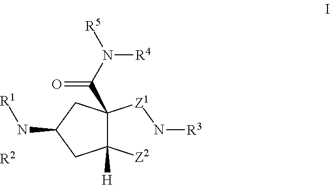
C1([Z1]N[R3])(C(=O)N([R4])[R5])C([Z2])([H])CC(N[R1])C1.[R2]
